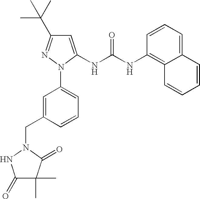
C1(C(C)(C)C)=NN(C2=CC=CC(CN3C(=O)C(C)(C)C(=O)N3)=C2)C(NC(NC2=C3C(=CC=C2)C=CC=C3)=O)=C1
